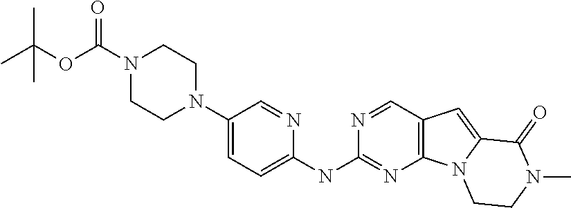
N1(C(OC(C)(C)C)=O)CCN(C2=CC=C(NC3=NC4=C(C=N3)C=C3N4CCN(C)C3=O)N=C2)CC1
